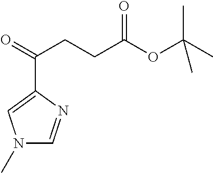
C(CCC(OC(C)(C)C)=O)(C1=CN(C)C=N1)=O
